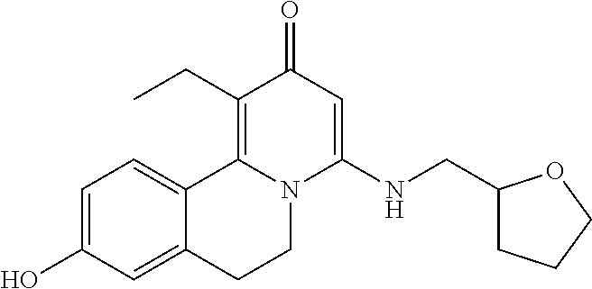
C1=C(O)C=C2C(=C1)C1=C(CC)C(=O)C=C(NCC3CCCO3)N1CC2
